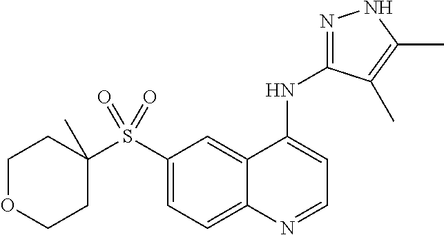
C1(S(C2(C)CCOCC2)(=O)=O)=CC=C2C(=C1)C(NC1=NNC(C)=C1C)=CC=N2
